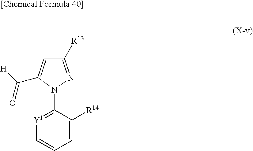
C1=CC=C([R14])C(N2N=C([R13])C=C2C([H])=O)=[Y1]1
